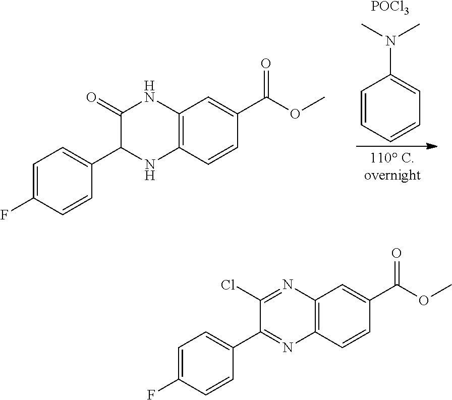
C1=CC=CC=C1N(C)C.[POCl3].C1=C(F)C=CC(C2NC3=C(NC2=O)C=C(C(OC)=O)C=C3)=C1.C1=C(F)C=CC(C2=NC3=C(N=C2Cl)C=C(C(OC)=O)C=C3)=C1
